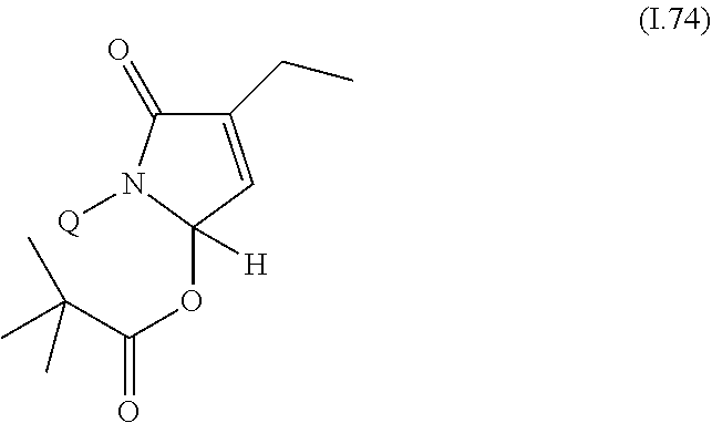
C1(CC)=CC(OC(=O)C(C)(C)C)([H])N([Q])C1=O
